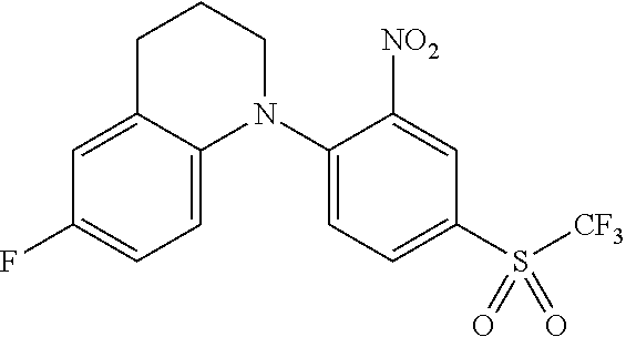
C1=C2C(=CC=C1F)N(C1=CC=C(S([CF3])(=O)=O)C=C1[NO2])CCC2
